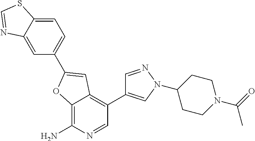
C12=C(N)N=CC(C3=CN(C4CCN(C(C)=O)CC4)N=C3)=C1C=C(C1=CC=C3C(=C1)N=CS3)O2
